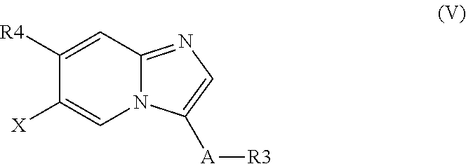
C1([R4])=CC2=NC=C([A][R3])N2C=C1[X]
